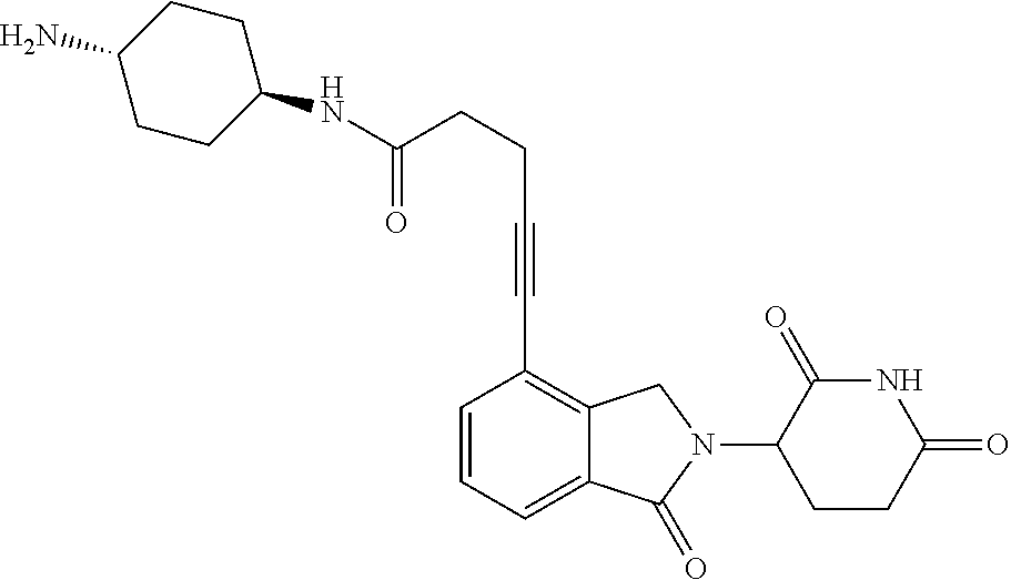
N1C(=O)C(N2CC3=C(C#CCCC(NC4CCC(N)CC4)=O)C=CC=C3C2=O)CCC1=O
